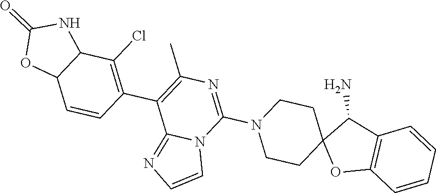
C12=C(C(N)C3(O1)CCN(C1=NC(C)=C(C4=C(Cl)C5C(C=C4)OC(=O)N5)C4=NC=CN41)CC3)C=CC=C2
